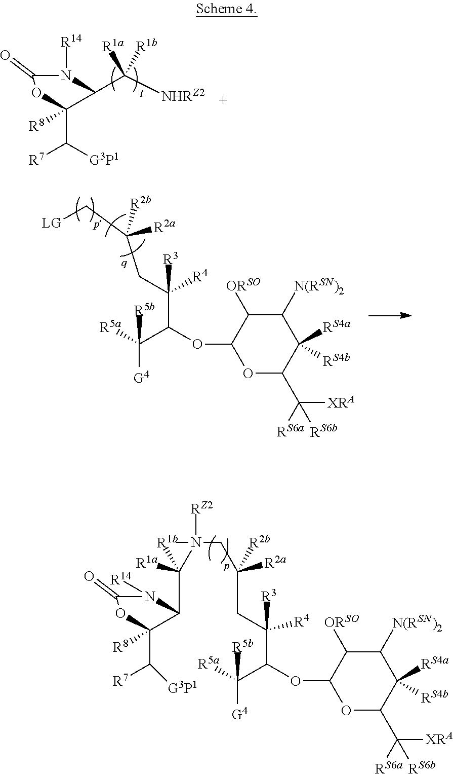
C1([R8])(C([R7])[G3P1])OC(=O)N([R14])C1C([NHRZ2])([R1a])[R1b].[G4]C(C(C(CC(C[LG])([R2a])[R2b])([R3])[R4])OC1C([ORSO])C([N(RSN)2])C([RS4a])([RS4b])C(C([RS6a])([XRA])[RS6b])O1)([R5b])[R5a].[G4]C(C(C(CC(CN(C(C1C([R8])(C([R7])[G3P1])OC(=O)N1[R14])([R1a])[R1b])([RZ2])C)([R2a])[R2b])([R3])[R4])OC1C([ORSO])C([N(RSN)2])C([RS4a])([RS4b])C(C([RS6a])([XRA])[RS6b])O1)([R5b])[R5a]
